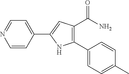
C1=CC(C2=CC(C(=O)N)=C(C3=CC=C(C)C=C3)N2)=CC=N1
